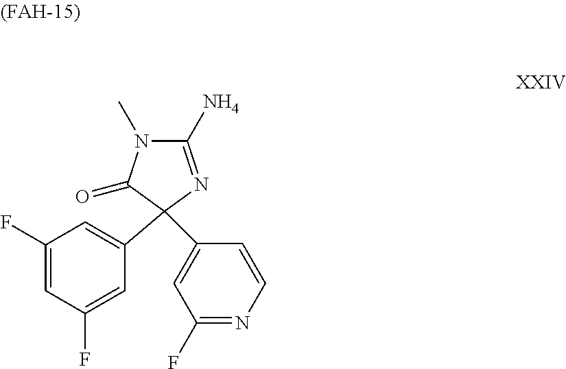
C1(F)=CC(F)=CC(C2(C3=CC(F)=NC=C3)C(=O)N(C)C(N)=N2)=C1
